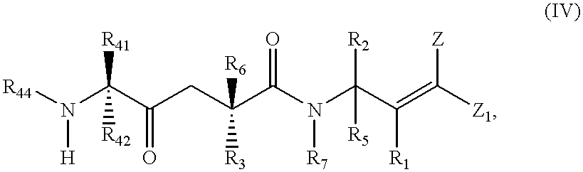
[R44]N(C(C(CC(C(N(C(C(=C([Z1])[Z])[R1])([R2])[R5])[R7])=O)([R3])[R6])=O)([R41])[R42])[H]
